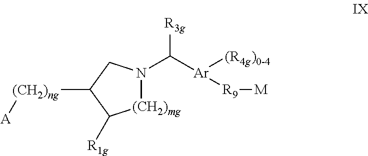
[(CH2)mg]1N(C([Ar]([(R4g)0-4])[R9][M])[R3g])CC([(CH2)ng][A])C1[R1g]
